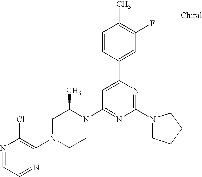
N1=CC=NC(N2CCN(C3=NC(N4CCCC4)=NC(C4=CC(F)=C(C)C=C4)=C3)C(C)C2)=C1Cl
